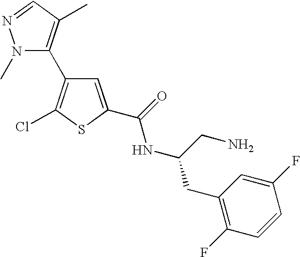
N1(C)C(C2=C(Cl)SC(C(NC(CN)CC3=C(F)C=CC(F)=C3)=O)=C2)=C(C)C=N1
